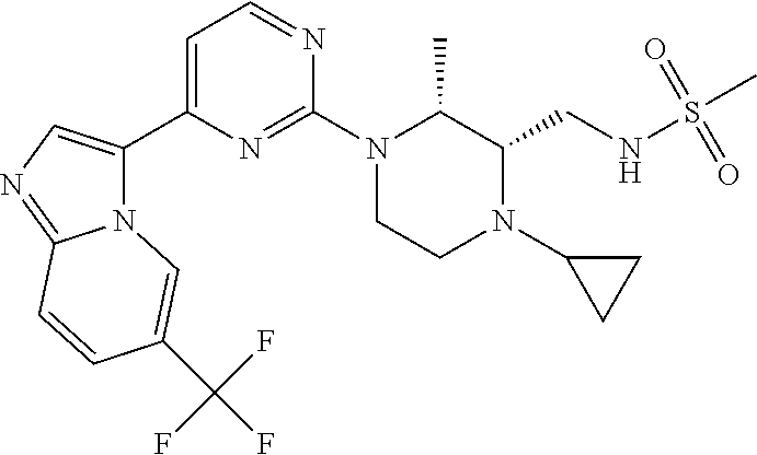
N12C(C3=CC=NC(N4CCN(C5CC5)C(CNS(C)(=O)=O)C4C)=N3)=CN=C1C=CC(C(F)(F)F)=C2
